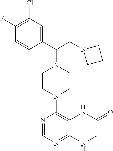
C1(C(CN2CCC2)N2CCN(C3=C4C(=NC=N3)NCC(=O)N4)CC2)=CC(Cl)=C(F)C=C1
